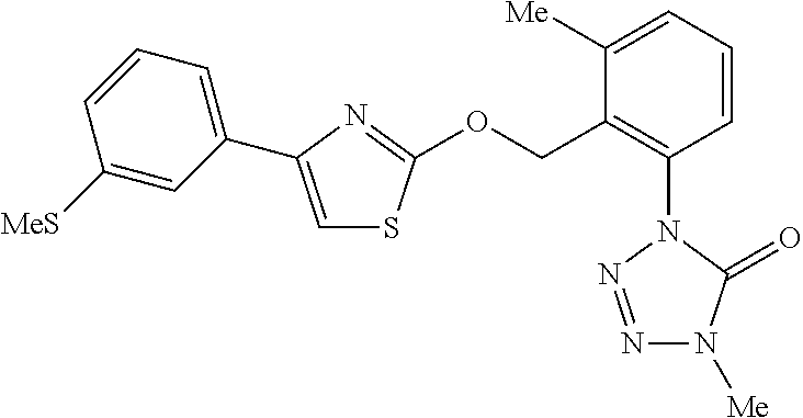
C1([Me])=CC=CC(N2N=NN([Me])C2=O)=C1COC1=NC(C2=CC=CC([MeS])=C2)=CS1
